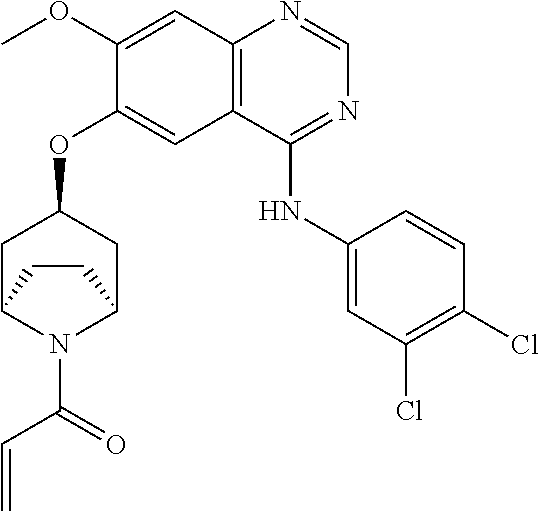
C12=C(C(NC3=CC(Cl)=C(Cl)C=C3)=NC=N1)C=C(OC1CC3N(C(C=C)=O)C(C1)CC3)C(OC)=C2
